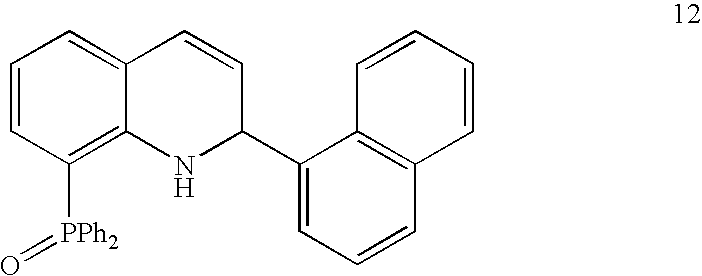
C1=CC([PPh2]=O)=C2C(=C1)C=CC(C1=CC=CC3=C1C=CC=C3)N2
